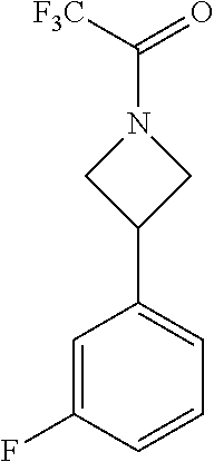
C1=C(C2CN(C(=O)[F3C])C2)C=C(F)C=C1
